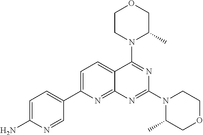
C1=C(C2=CC=C(N)N=C2)N=C2C(=C1)C(N1C(C)COCC1)=NC(N1C(C)COCC1)=N2
